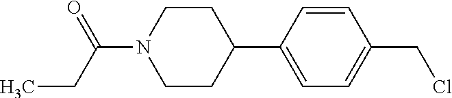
C1(C2=CC=C(CCl)C=C2)CCN(C(CC)=O)CC1
